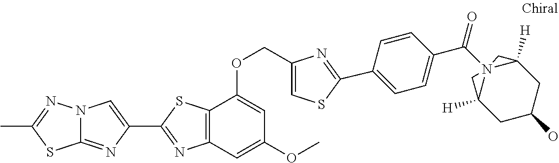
C12=NC(C3=NC4=C(S3)C(OCC3=CSC(C5=CC=C(C(N678C([H])(CC(O)CC6([H])C7)C8)=O)C=C5)=N3)=CC(OC)=C4)=CN1N=C(C)S2
